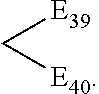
[E40]C[E39]
